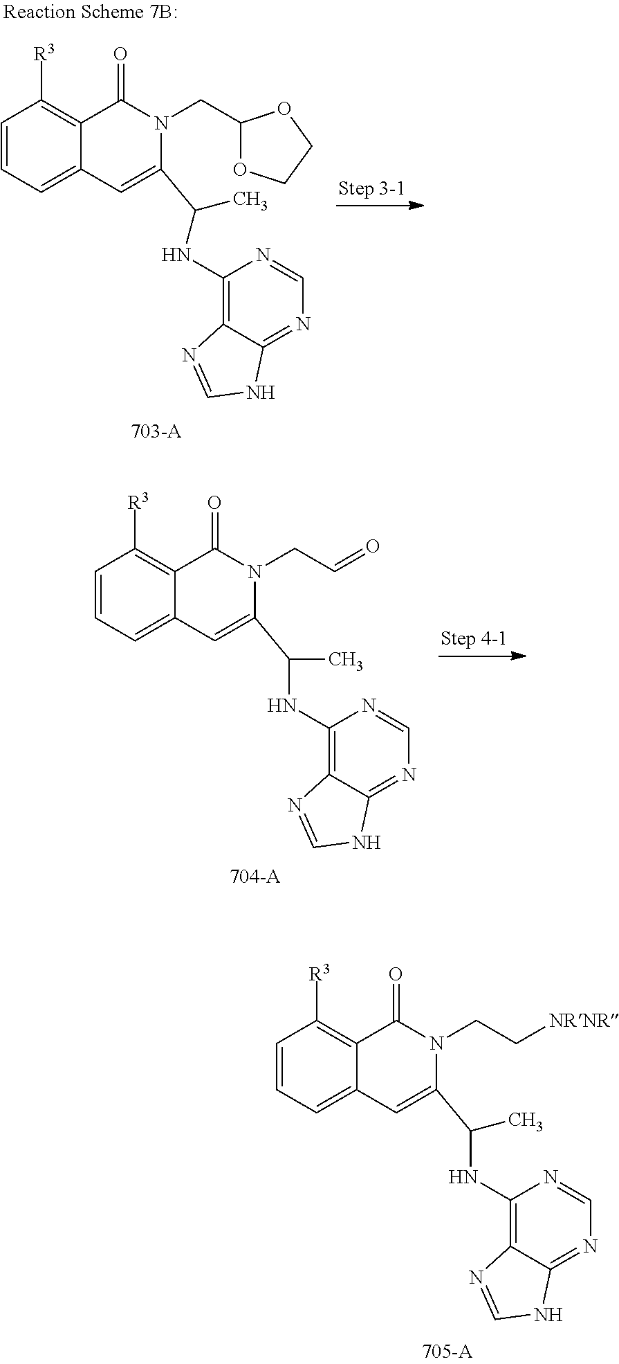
C1=CC=C2C(=C1[R3])C(=O)N(CC[NRNR])C(C(C)NC1=C3C(=NC=N1)NC=N3)=C2.C1=CC=C2C(=C1[R3])C(=O)N(CC1OCCO1)C(C(C)NC1=C3C(=NC=N1)NC=N3)=C2.C1=CC=C2C(=C1[R3])C(=O)N(CC=O)C(C(C)NC1=C3C(=NC=N1)NC=N3)=C2
